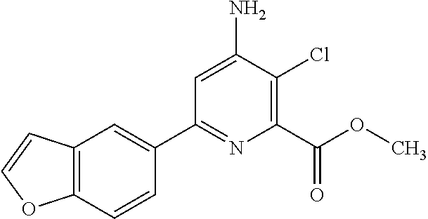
C1=C(N)C(Cl)=C(C(OC)=O)N=C1C1=CC2=C(C=C1)OC=C2
